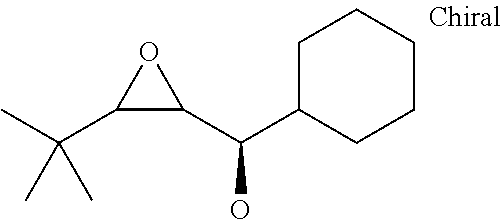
C1(C(C)(C)C)C(C(C2CCCCC2)O)O1
